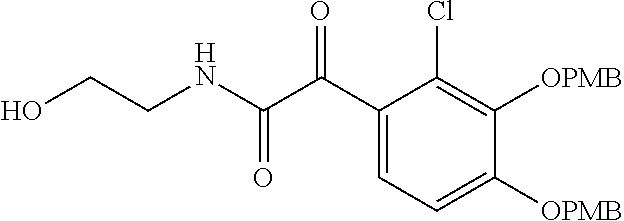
C1=C(C(C(NCCO)=O)=O)C(Cl)=C([OPMB])C([OPMB])=C1
